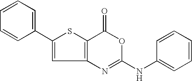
C12=C(N=C(NC3=CC=CC=C3)OC1=O)C=C(C1=CC=CC=C1)S2
